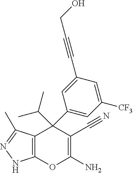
C12=C(C(C)=NN1)C(C1=CC([CF3])=CC(C#CCO)=C1)(C(C)C)C(C#N)=C(N)O2
